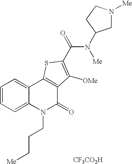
[CF3CO2H].N1([Me])CC(N(C(=O)C2=C([OMe])C3=C(C4=CC=CC=C4N(CCC[Me])C3=O)S2)[Me])CC1
